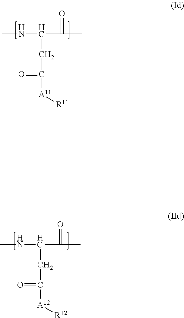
C(C([A11][R11])=O)C(NC)C(C)=O.C(C([A12][R12])=O)C(NC)C(C)=O
